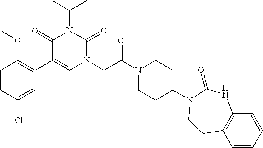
C1=CC(Cl)=CC(C2=CN(CC(N3CCC(N4C(=O)NC5=C(C=CC=C5)CC4)CC3)=O)C(=O)N(C(C)C)C2=O)=C1OC
